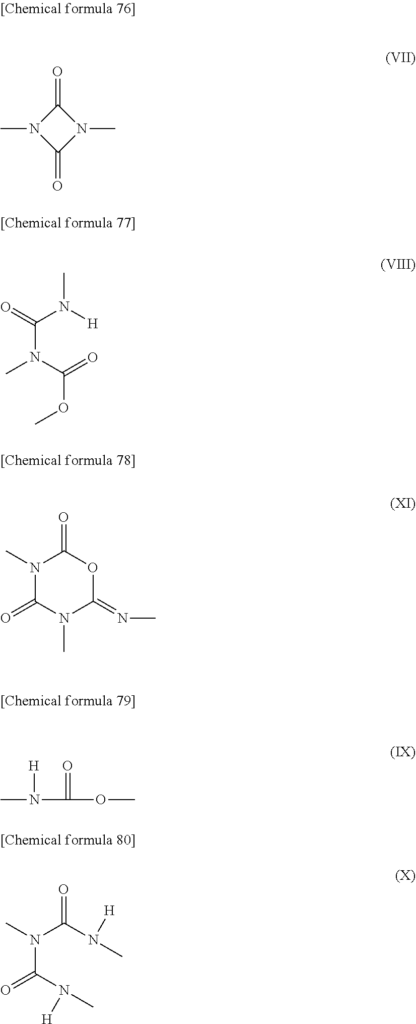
C1(=O)N(C)C(=O)N1C.C(OC)(=O)N(C)[H].CN(C(N(C)[H])=O)C(=O)N(C)[H].N1(C)C(=O)N(C)C(=NC)OC1=O.O=C(N([H])C)N(C)C(=O)OC
